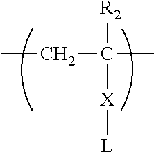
CCC(C)([R2])[X][L]
